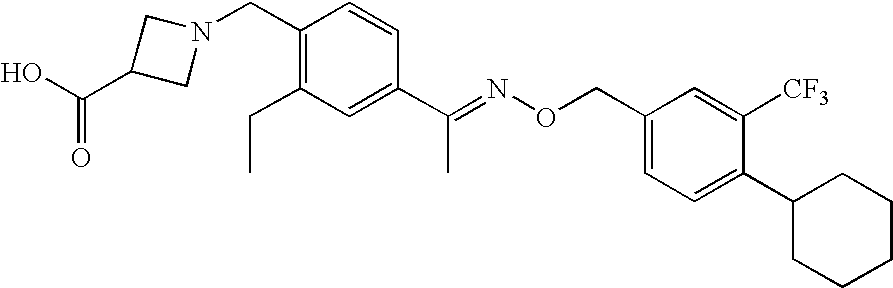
N1(CC2=C(CC)C=C(C(=NOCC3=CC=C(C4CCCCC4)C([CF3])=C3)C)C=C2)CC(C(O)=O)C1
